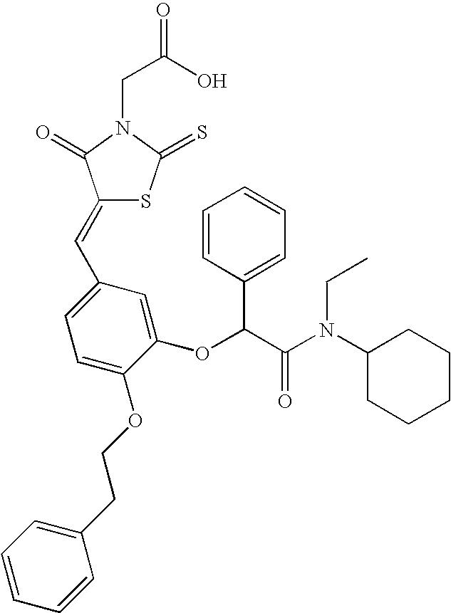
C(C(O)=O)N1C(=O)C(=CC2=CC=C(OCCC3=CC=CC=C3)C(OC(C(N(C3CCCCC3)CC)=O)C3=CC=CC=C3)=C2)SC1=S
